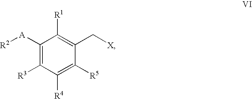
C1([A][R2])=C([R3])C([R4])=C([R5])C(C[X])=C1[R1]
